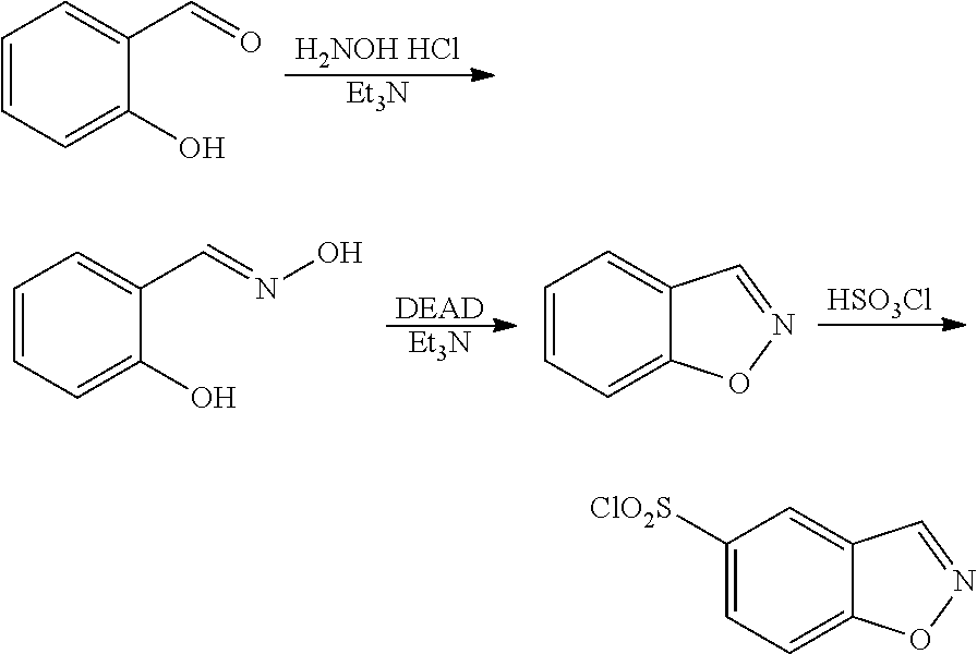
C1=CC=C(O)C(C=O)=C1.[H2NOH HCl].[Et3N].C1=CC=C(O)C(C=NO)=C1.[DEAD].[Et3N].C1=CC=C2C(=C1)C=NO2.[HSO3Cl].C1([ClO2S])=CC=C2C(=C1)C=NO2
